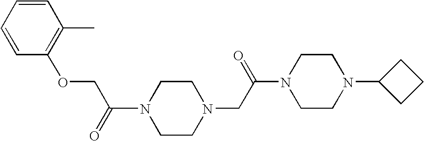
N1(C(=O)COC2=C(C)C=CC=C2)CCN(CC(N2CCN(C3CCC3)CC2)=O)CC1
